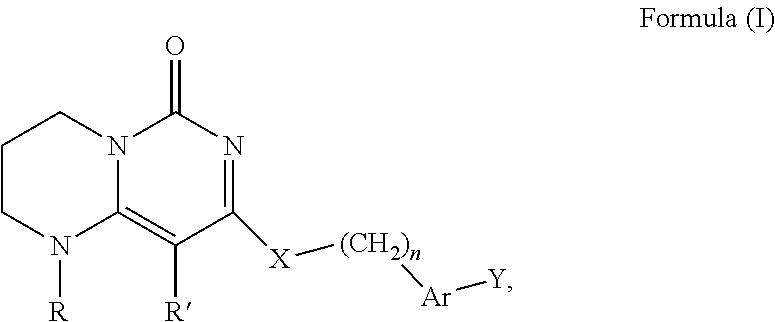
C1CN([R])C2=C([R])C([X][(CH2)n][Ar][Y])=NC(=O)N2C1
